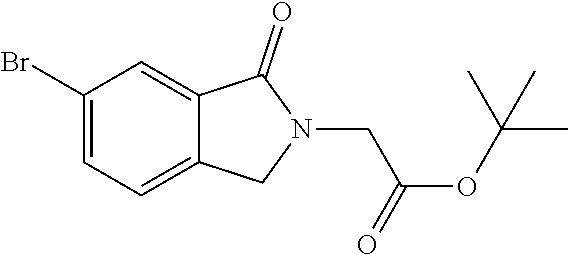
C1(Br)=CC=C2C(=C1)C(=O)N(CC(OC(C)(C)C)=O)C2
